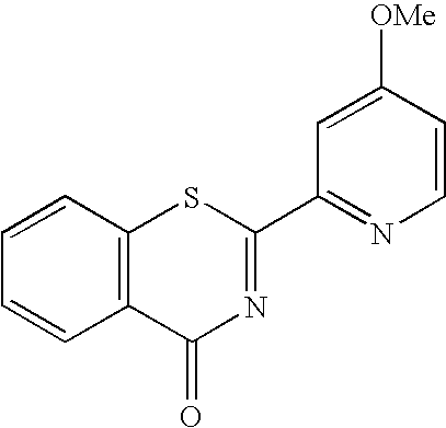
C1=CC2=C(C=C1)C(=O)N=C(C1=NC=CC([OMe])=C1)S2
